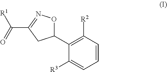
C1(C2=C([R2])C=CC=C2[R3])ON=C(C(=O)[R1])C1
